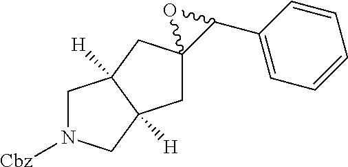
C1N([Cbz])CC2([H])C1([H])CC1(C2)C(C2=CC=CC=C2)O1
